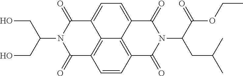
C1=CC2=C3C4=C1C(=O)N(C(CO)CO)C(=O)C4=CC=C3C(=O)N(C(C(=O)OCC)CC(C)C)C2=O
